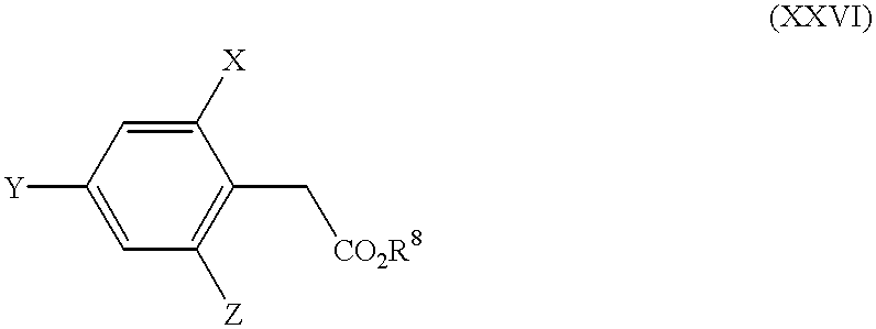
C1=C([Y])C=C([X])C(C[CO2R8])=C1[Z]
